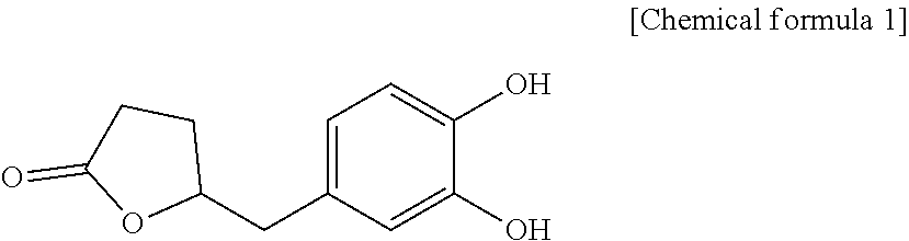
C1=C(CC2CCC(=O)O2)C=C(O)C(O)=C1
